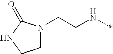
C(CN*)N1CCNC1=O
